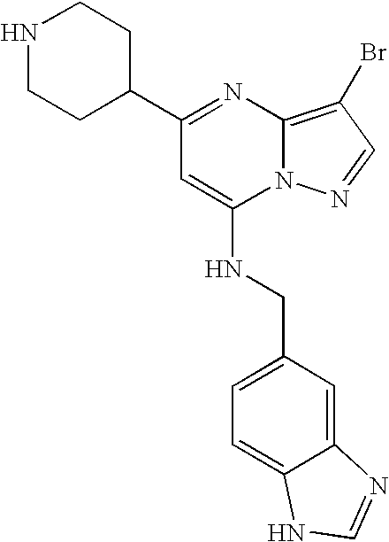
N1CCC(C2=NC3=C(Br)C=NN3C(NCC3=CC=C4C(=C3)N=CN4)=C2)CC1
